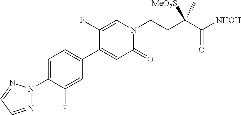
C1=C(N2N=CC=N2)C(F)=CC(C2=CC(=O)N(CCC(C([NHOH])=O)(C)[MeO2S])C=C2F)=C1
